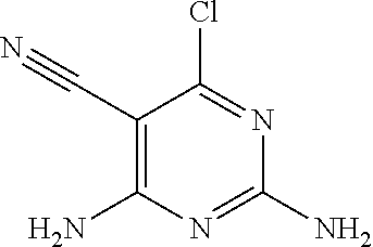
C1(C#N)=C(N)N=C(N)N=C1Cl
